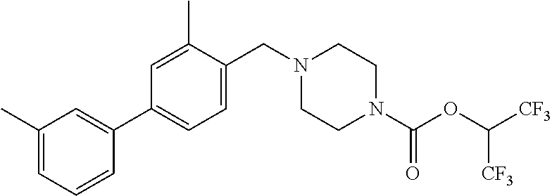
C1=C(C)C(CN2CCN(C(OC([CF3])[CF3])=O)CC2)=CC=C1C1=CC(C)=CC=C1
